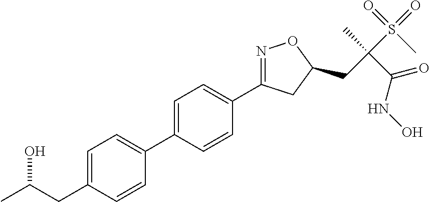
C1=C(C2=CC=C(CC(C)O)C=C2)C=CC(C2=NOC(CC(S(=O)(=O)C)(C)C(=O)NO)C2)=C1
